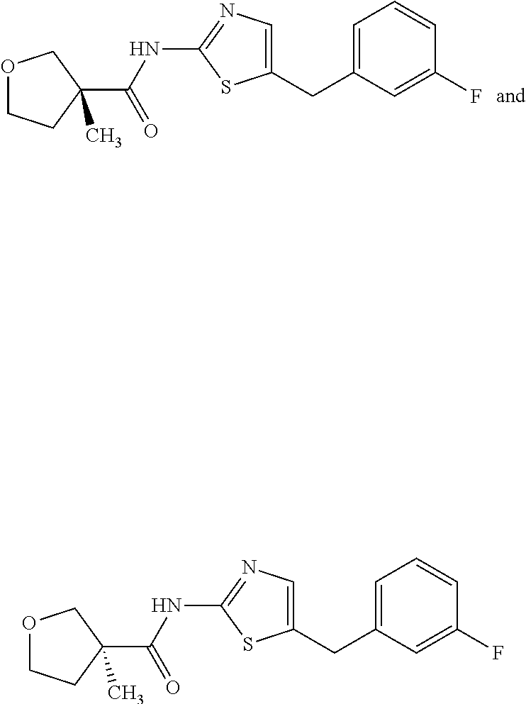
C1(CC2=CC=CC(F)=C2)=CN=C(NC(C2(C)COCC2)=O)S1.C1(CC2=CC=CC(F)=C2)=CN=C(NC(C2(C)COCC2)=O)S1
